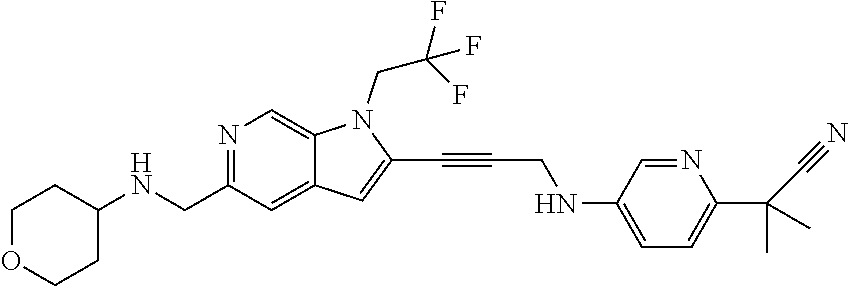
C1OCCC(NCC2=NC=C3C(=C2)C=C(C#CCNC2=CC=C(C(C)(C)C#N)N=C2)N3CC(F)(F)F)C1
